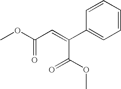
C(OC)(C=C(C1=CC=CC=C1)C(OC)=O)=O
